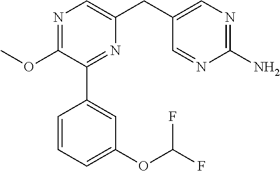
C1(OC)=NC=C(CC2=CN=C(N)N=C2)N=C1C1=CC(OC(F)F)=CC=C1
